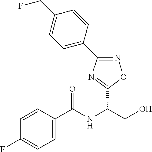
C1=CC(C(NC(CO)C2=NC(C3=CC=C(CF)C=C3)=NO2)=O)=CC=C1F
